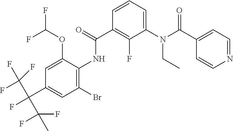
C1=C(OC(F)F)C(NC(=O)C2=C(F)C(N(C(=O)C3=CC=NC=C3)CC)=CC=C2)=C(Br)C=C1C(F)(C(F)(F)F)C(C)(F)F
